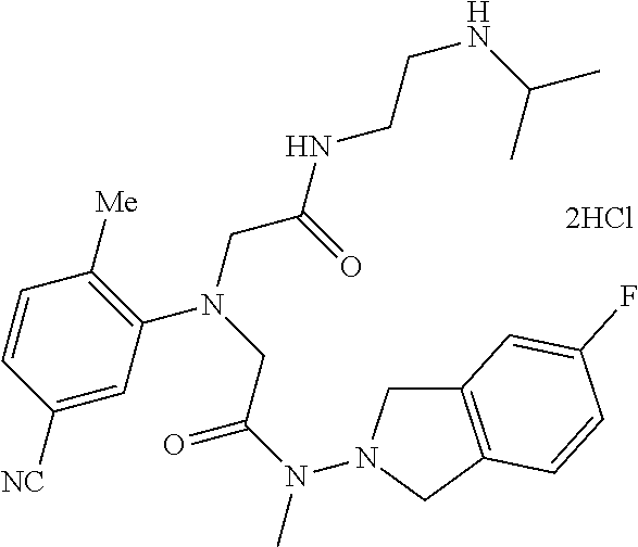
[2HCl].C1=C([NC])C=CC([Me])=C1N(CC(NCCNC(C)C)=O)CC(N(C)N1CC2=C(C1)C=CC(F)=C2)=O
